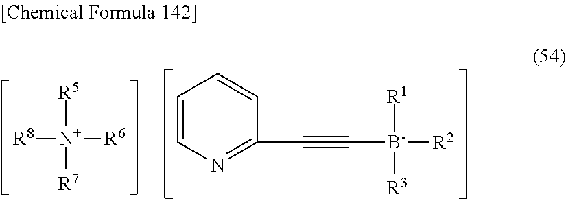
[R8][N+]([R5])([R7])[R6].C1(C#C[B-]([R1])([R3])[R2])=NC=CC=C1
